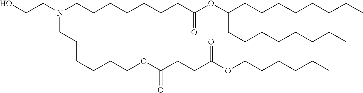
O(C(=O)CCC(=O)OCCCCCC)CCCCCCN(CCCCCCCC(OC(CCCCCCCC)CCCCCCCC)=O)CCO
